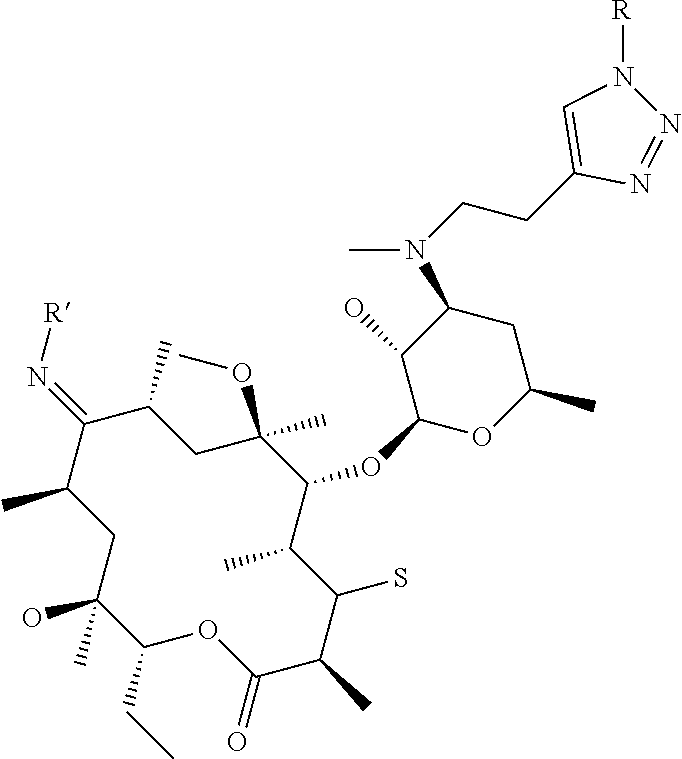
C1(=N[R])C(C)CC(C)(OC)C(OC2OC(C)CC(N(CCC3=CN([R])N=N3)C)C2O)C(C)C(S)C(C)C(=O)OC(CC)C(O)(C)CC1C
